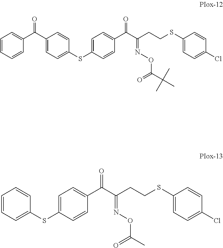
C1(C(=O)C2=CC=CC=C2)=CC=C(SC2=CC=C(C(C(CCSC3=CC=C(Cl)C=C3)=NOC(=O)C(C)(C)C)=O)C=C2)C=C1.C1=CC=C(SC2=CC=C(C(C(CCSC3=CC=C(Cl)C=C3)=NOC(=O)C)=O)C=C2)C=C1
